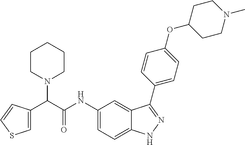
C1=C(C(C(NC2=CC=C3C(=C2)C(C2=CC=C(OC4CCN(C)CC4)C=C2)=NN3)=O)N2CCCCC2)C=CS1
